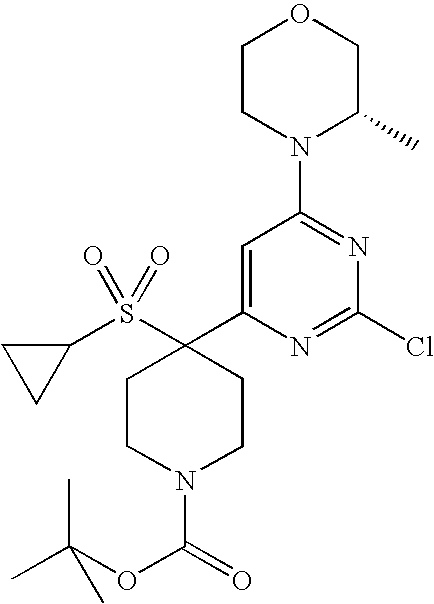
C1(S(C2(C3=CC(N4C(C)COCC4)=NC(Cl)=N3)CCN(C(=O)OC(C)(C)C)CC2)(=O)=O)CC1
